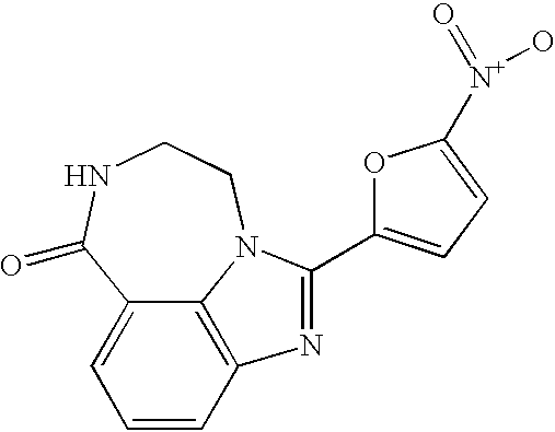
C1=CC2=C3C(=C1)C(=O)NCCN3C(C1=CC=C([N+](=O)O)O1)=N2
